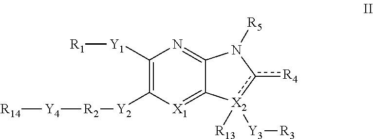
C1([Y1][R1])=C([Y2][R2][Y4][R14])[X1]=C2C(=N1)N([R5])c([R4])[X2]2([Y3][R3])[R13]
